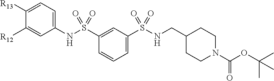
C1([R13])=CC=C(NS(C2=CC(S(NCC3CCN(C(OC(C)(C)C)=O)CC3)(=O)=O)=CC=C2)(=O)=O)C=C1[R12]
